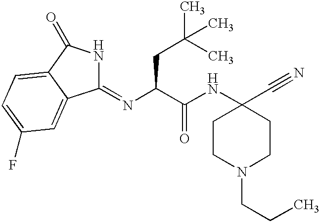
C1(=NC(CC(C)(C)C)C(NC2(C#N)CCN(CCC)CC2)=O)NC(=O)C2=CC=C(F)C=C12
